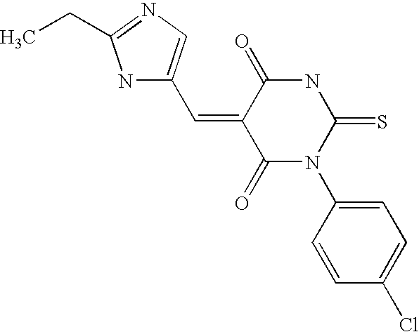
O=C1C(=CC2=CN=C(CC)N2)C(=O)N(C2=CC=C(Cl)C=C2)C(=S)N1
